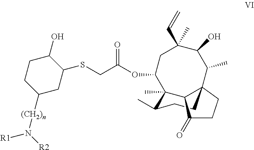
C(C(OC1CC(C=C)(C)C(O)C(C)C23CCC(C)C1(C)C2C(=O)CC3)=O)SC1CC([(CH2)n]N([R2])[R1])CCC1O
